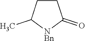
C1CC(C)[NBn]C1=O
